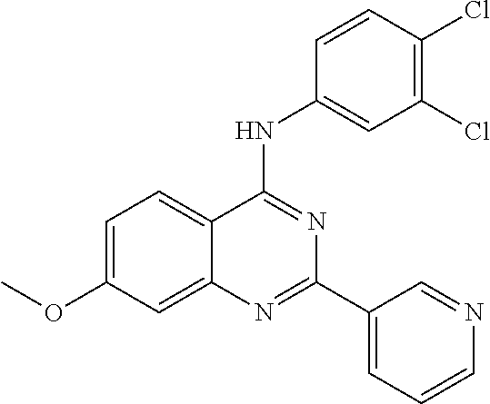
C1=C(OC)C=C2C(=C1)C(NC1=CC(Cl)=C(Cl)C=C1)=NC(C1=CC=CN=C1)=N2
